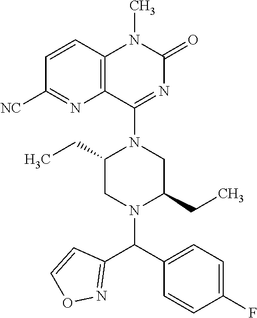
C1=CC2=C(N=C1[NC])C(N1CC(CC)N(C(C3=CC=C(F)C=C3)C3=NOC=C3)CC1CC)=NC(=O)N2C
